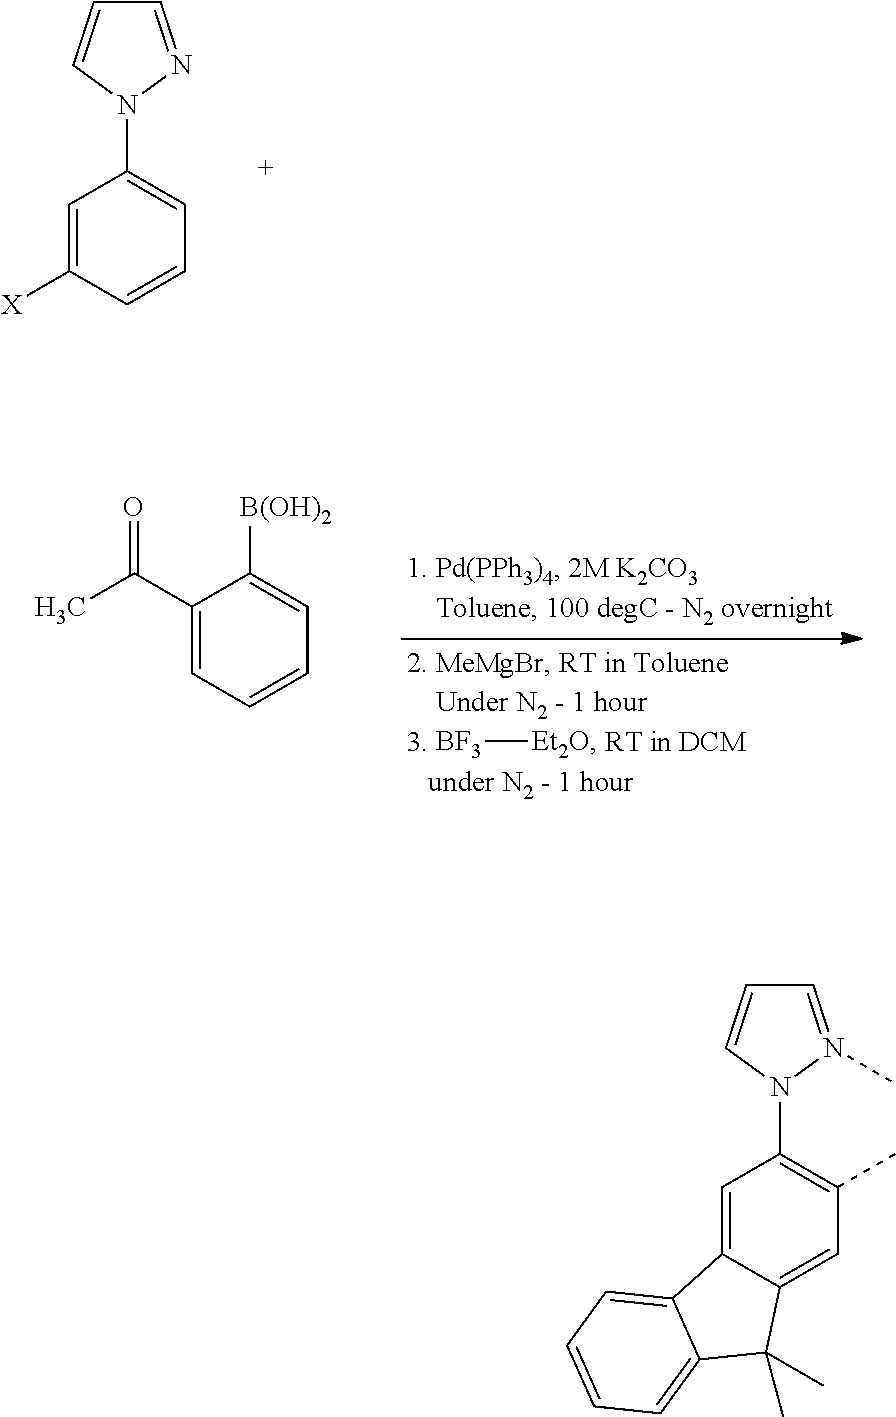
C1=C([X])C=CC=C1N1N=CC=C1.[BF3][Et2O].CC(C1=CC=CC=C1[B(OH)2])=O.C1=C2C(=CC(C)=C1N1N(C)=CC=C1)C(C)(C)C1=CC=CC=C21
